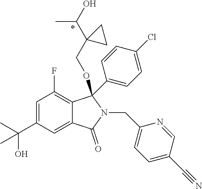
C(C1=CC(F)=C2C(=C1)C(=O)N(CC1=CC=C(C#N)C=N1)C2(C1=CC=C(Cl)C=C1)OCC1(C(O)C)CC1)(C)(C)O
